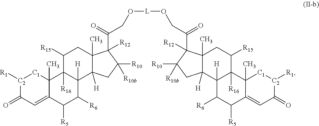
C12(C)C([H])(C3([H])C([R16])(C([R15])C1)C1(C)C(=CC(=O)[C2]([R1])[C1]1)C([R5])C3[R6])CC([R10])([R10b])C2(C(=O)CO[L]OCC(=O)C1([R12])C2(C)C([H])(C3([H])C([R16])(C([R15])C2)C2(C)C(=CC(=O)[C2]([R1])[C1]2)C([R5])C3[R6])CC1([R10])[R10b])[R12]
